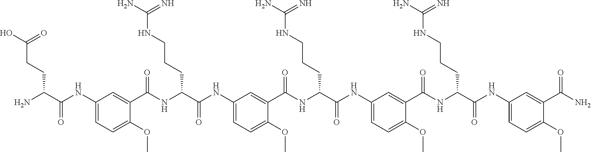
C1(NC(=O)C(CCC(O)=O)N)=CC=C(OC)C(C(NC(C(NC2=CC=C(OC)C(C(NC(C(NC3=CC=C(OC)C(C(NC(C(NC4=CC=C(OC)C(C(N)=O)=C4)=O)CCCNC(N)=N)=O)=C3)=O)CCCNC(N)=N)=O)=C2)=O)CCCNC(N)=N)=O)=C1
